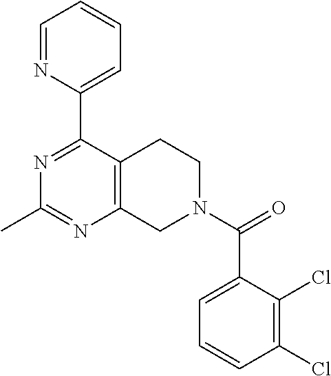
N1=C(C2=CC=CC=N2)C2=C(N=C1C)CN(C(=O)C1=CC=CC(Cl)=C1Cl)CC2
